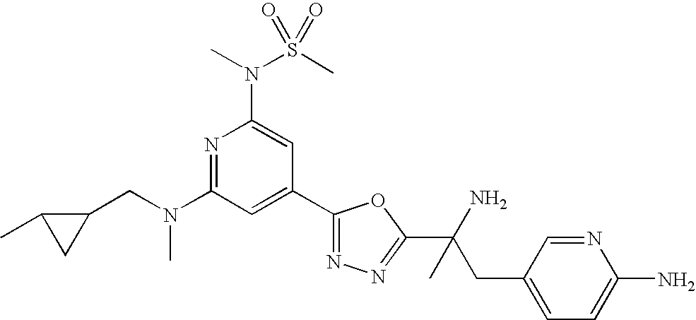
N1=C(N(CC2C(C)C2)C)C=C(C2=NN=C(C(N)(CC3=CC=C(N)N=C3)C)O2)C=C1N(S(C)(=O)=O)C
